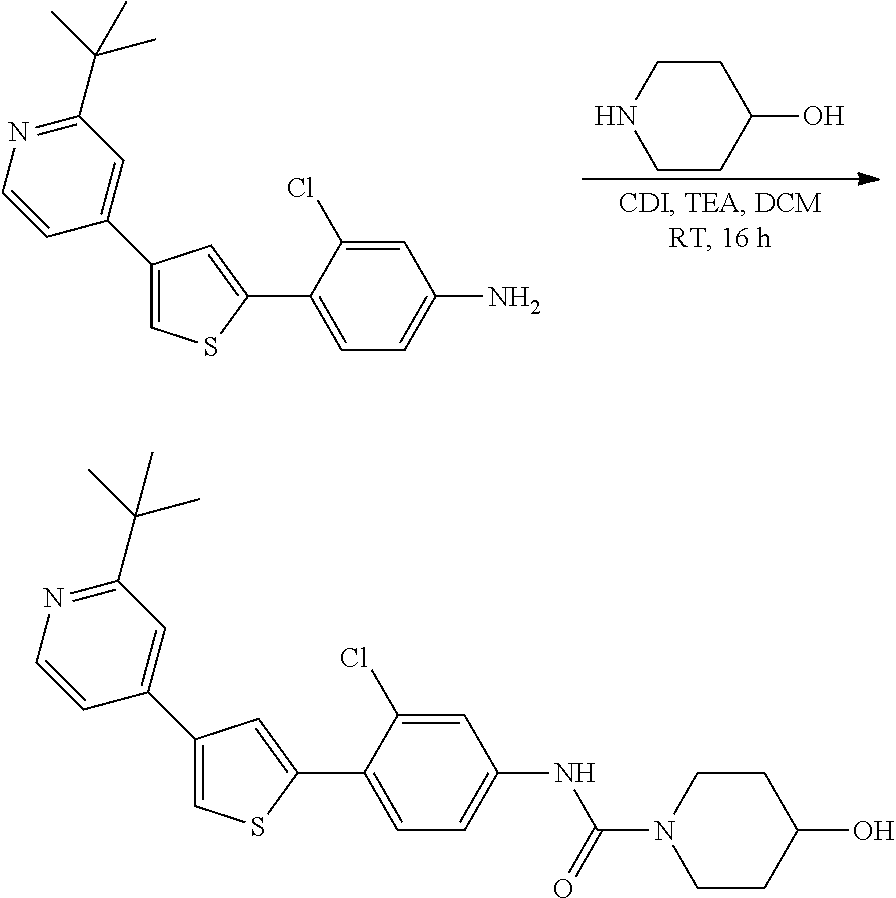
C1CNCCC1O.C1(C2=CSC(C3=CC=C(N)C=C3Cl)=C2)=CC(C(C)(C)C)=NC=C1.C1CN(C(NC2=CC=C(C3=CC(C4=CC(C(C)(C)C)=NC=C4)=CS3)C(Cl)=C2)=O)CCC1O
